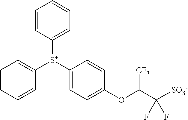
C1=CC([S+](C2=CC=C(OC(C([SO3-])(F)F)[CF3])C=C2)C2=CC=CC=C2)=CC=C1
